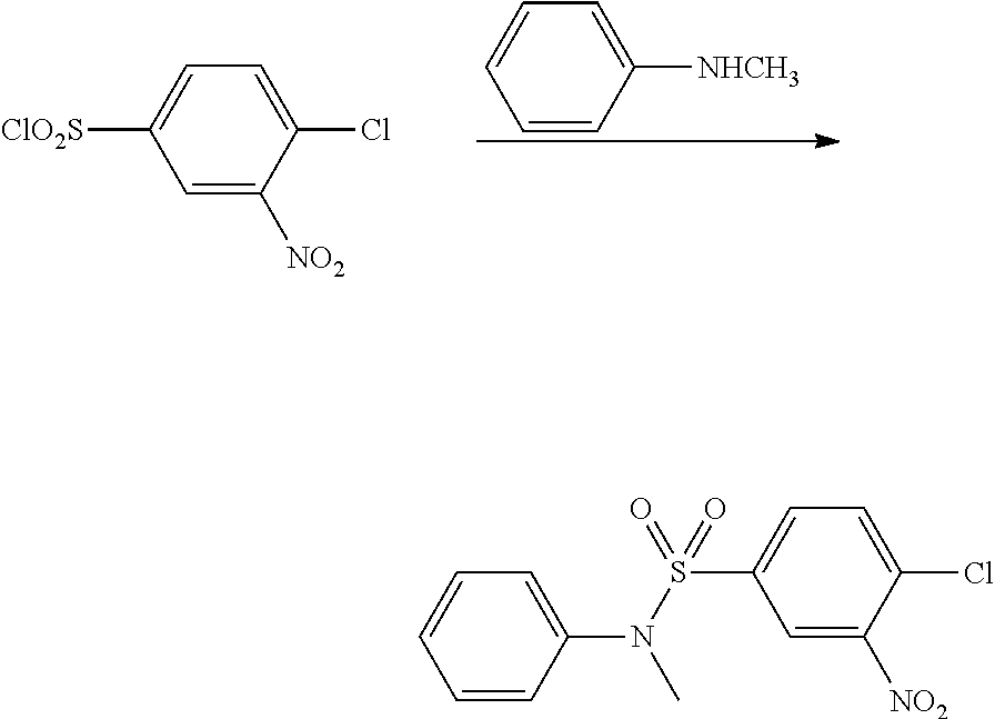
C1=CC([NHCH3])=CC=C1.C1=C([NO2])C(Cl)=CC=C1[ClO2S].C1=CC(N(S(C2=CC=C(Cl)C([NO2])=C2)(=O)=O)C)=CC=C1
